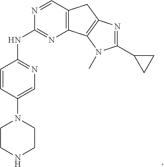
C12=C(C3=C(C1)N=C(C1CC1)N3C)N=C(NC1=NC=C(N3CCNCC3)C=C1)N=C2
